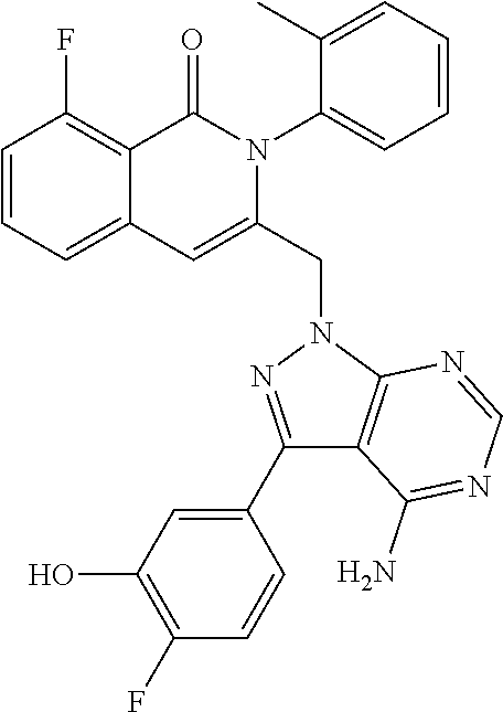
C1=CC=C2C(=C1F)C(=O)N(C1=CC=CC=C1C)C(CN1C3=C(C(N)=NC=N3)C(C3=CC(O)=C(F)C=C3)=N1)=C2
